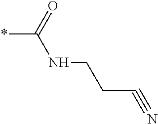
*C(NCCC#N)=O
